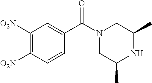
C(C1=CC([O2N])=C([O2N])C=C1)(N1CC(C)NC(C)C1)=O
